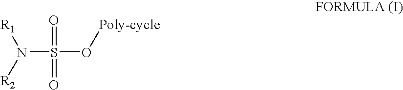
N(S(O[Poly-cycle])(=O)=O)([R2])[R1]
